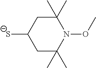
C1C(C)(C)N(OC)C(C)(C)CC1[S-]
